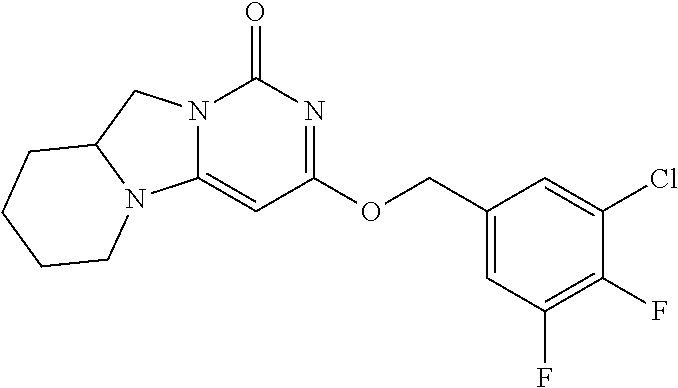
N12C(CN3C1=CC(OCC1=CC(F)=C(F)C(Cl)=C1)=NC3=O)CCCC2
